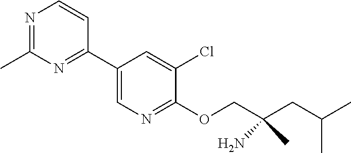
C1(C2=NC(C)=NC=C2)=CN=C(OCC(CC(C)C)(C)N)C(Cl)=C1
